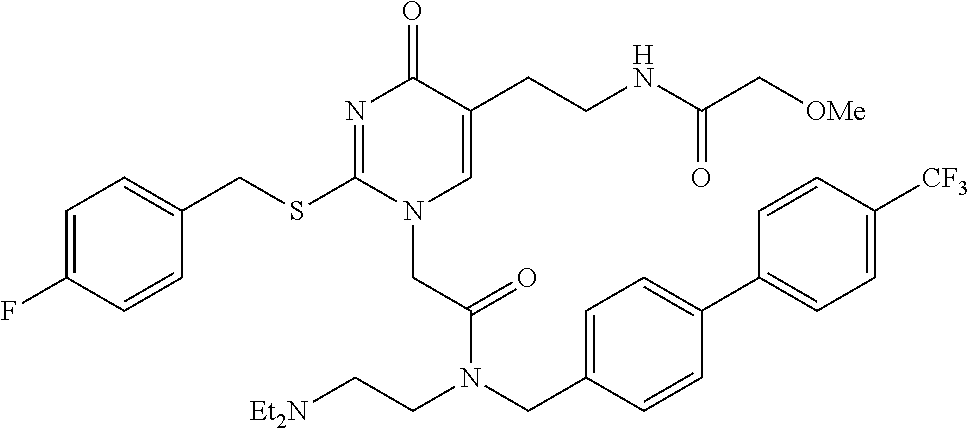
C1=C(F)C=CC(CSC2=NC(=O)C(CCNC(=O)C[OMe])=CN2CC(=O)N(CC2=CC=C(C3=CC=C([CF3])C=C3)C=C2)CC[Et2N])=C1
